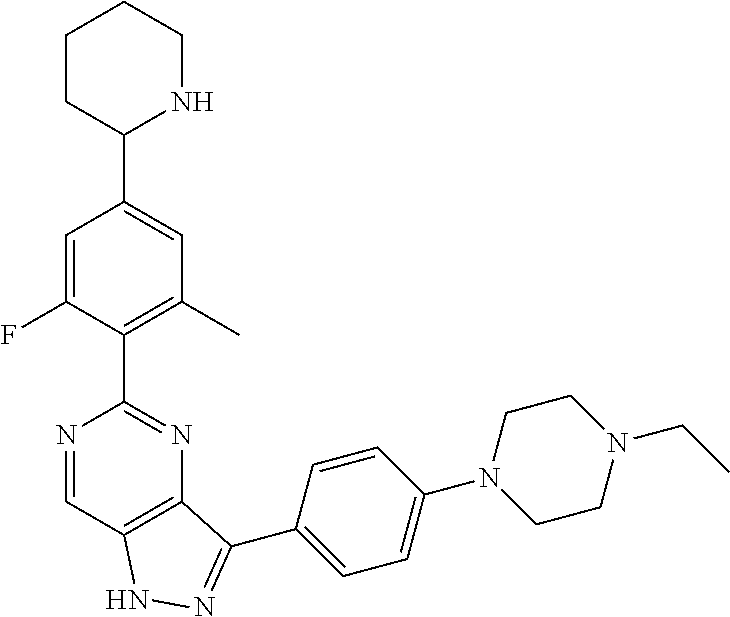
C1=C(F)C(C2=NC3=C(C=N2)NN=C3C2=CC=C(N3CCN(CC)CC3)C=C2)=C(C)C=C1C1NCCCC1
